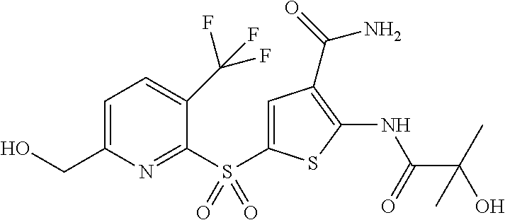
S(=O)(=O)(C1=NC(CO)=CC=C1C(F)(F)F)C1=CC(C(=O)N)=C(NC(=O)C(O)(C)C)S1
